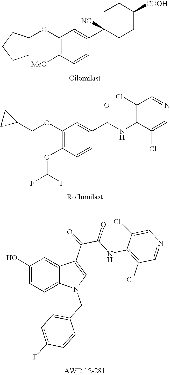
C1(OC2CCCC2)=C([MeO])C=CC(C2([NC])CCC([COOH])CC2)=C1.C1(OCC2CC2)=C(OC(F)F)C=CC(C(NC2=C(Cl)C=NC=C2Cl)=O)=C1.C1(O)=CC=C2C(=C1)C(C(C(=O)NC1=C(Cl)C=NC=C1Cl)=O)=CN2CC1=CC=C(F)C=C1
